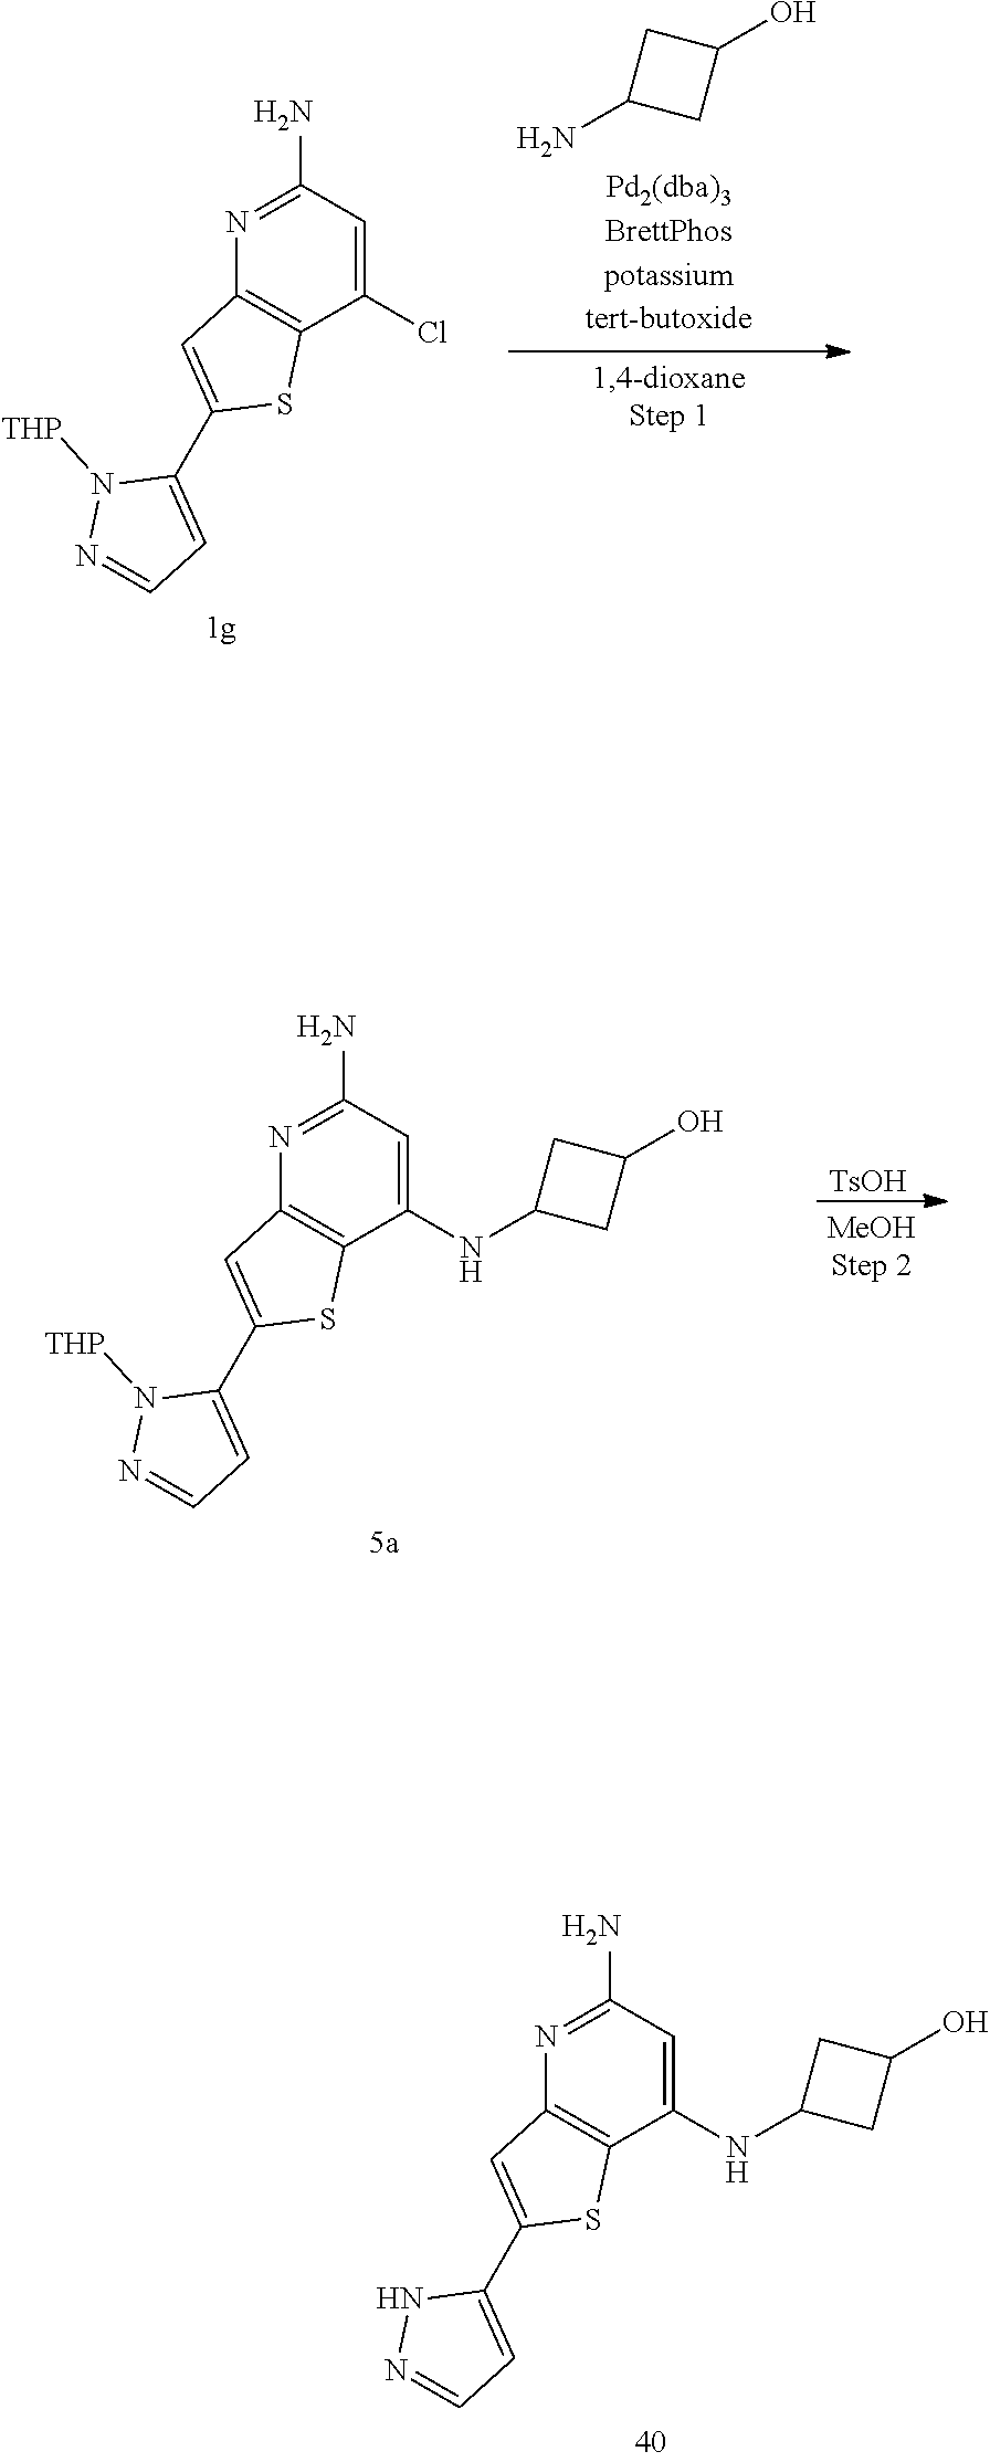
N1=C(N)C=C(Cl)C2=C1C=C(C1=CC=NN1[THP])S2.C1(O)CC(N)C1.N1=C(N)C=C(NC2CC(O)C2)C2=C1C=C(C1=CC=NN1[THP])S2.[TsOH].N1=C(N)C=C(NC2CC(O)C2)C2=C1C=C(C1=CC=NN1)S2
